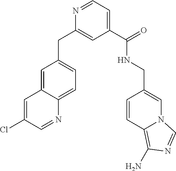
C1=C2C(=CC=C1CC1=CC(C(=O)NCC3=CN4C(=C(N)N=C4)C=C3)=CC=N1)N=CC(Cl)=C2
